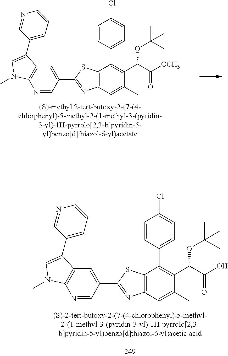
C1(C2=CC3=C(N=C2)N(C)C=C3C2=CC=CN=C2)=NC2=C(S1)C(C1=CC=C(Cl)C=C1)=C(C(C(=O)O)OC(C)(C)C)C(C)=C2.C1(C2=CC3=C(N=C2)N(C)C=C3C2=CC=CN=C2)=NC2=C(S1)C(C1=CC=C(Cl)C=C1)=C(C(C(=O)[OCH3])OC(C)(C)C)C(C)=C2
